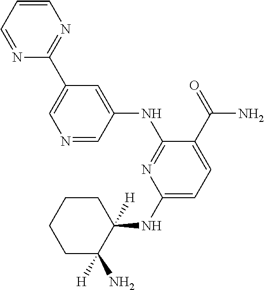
C1(NC2([H])CCCCC2([H])N)=CC=C(C(=O)N)C(NC2=CC(C3=NC=CC=N3)=CN=C2)=N1
